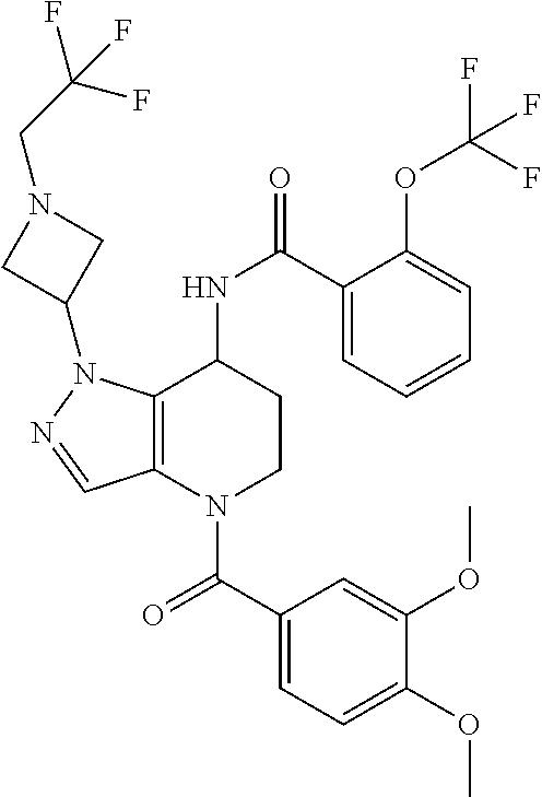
C1(C(=O)N2CCC(NC(=O)C3=CC=CC=C3OC(F)(F)F)C3=C2C=NN3C2CN(CC(F)(F)F)C2)=CC=C(OC)C(OC)=C1
